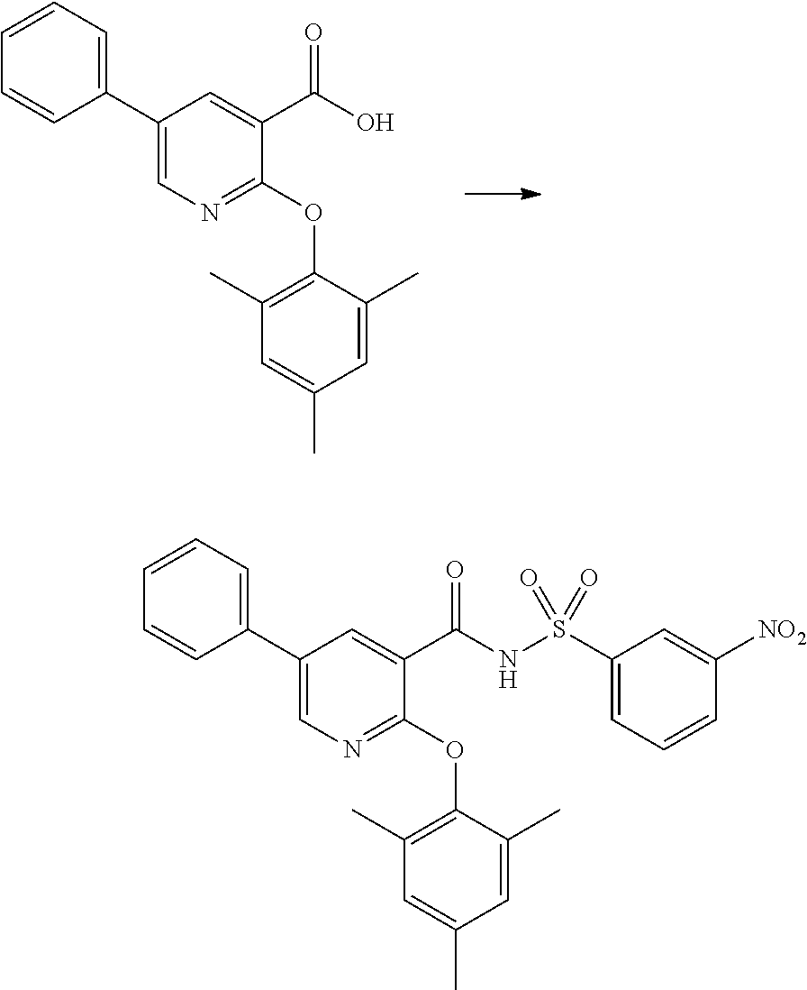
C1(C2=CC=CC=C2)=CN=C(OC2=C(C)C=C(C)C=C2C)C(C(O)=O)=C1.C1(C2=CC=CC=C2)=CN=C(OC2=C(C)C=C(C)C=C2C)C(C(NS(C2=CC=CC([NO2])=C2)(=O)=O)=O)=C1
